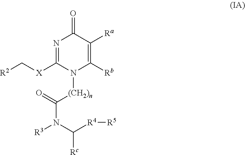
N1=C([X]C[R2])N([(CH2)n]C(N(C([R4][R5])[Rc])[R3])=O)C([Rb])=C([Ra])C1=O
